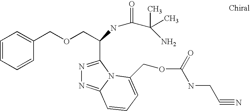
C1=CC=CC(COCC(C2=NN=C3N2C(COC(NCC#N)=O)=CC=C3)NC(C(N)(C)C)=O)=C1
